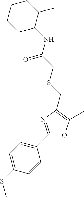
C1=C(SC)C=CC(C2=NC(CSCC(NC3C(C)CCCC3)=O)=C(C)O2)=C1
